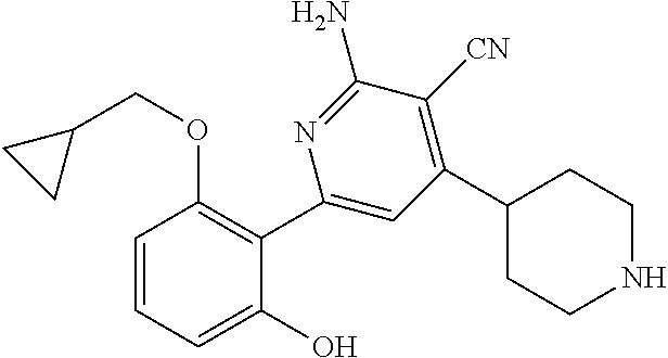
C1=CC=C(O)C(C2=CC(C3CCNCC3)=C([CN])C(N)=N2)=C1OCC1CC1
